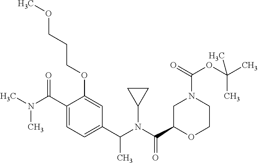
C1(C(N(C(C2OCCN(C(OC(C)(C)C)=O)C2)=O)C2CC2)C)=CC=C(C(N(C)C)=O)C(OCCCOC)=C1
